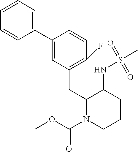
C1=C(C2=CC=CC=C2)C=CC(F)=C1CC1N(C(OC)=O)CCCC1NS(C)(=O)=O
